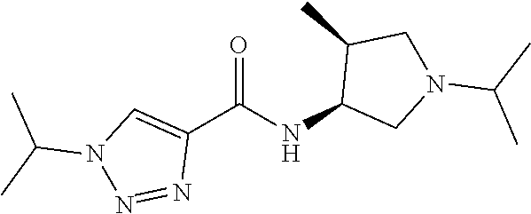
C1(C(NC2CN(C(C)C)CC2C)=O)=CN(C(C)C)N=N1
